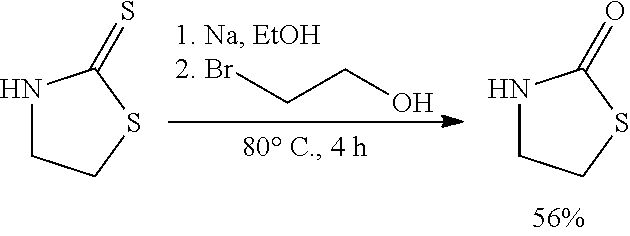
BrCCO.N1CCSC1=S.N1CCSC1=O
